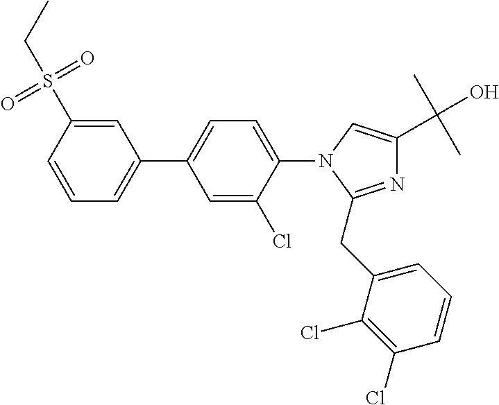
C1=CC(S(=O)(=O)CC)=CC(C2=CC=C(N3C(CC4=CC=CC(Cl)=C4Cl)=NC(C(C)(C)O)=C3)C(Cl)=C2)=C1
